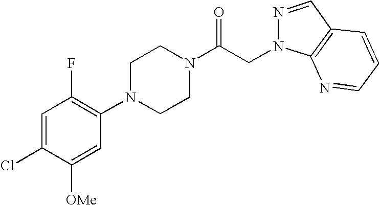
C1=C(Cl)C([OMe])=CC(N2CCN(C(CN3N=CC4=C3N=CC=C4)=O)CC2)=C1F
